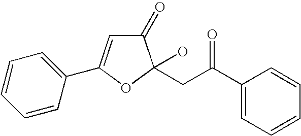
C1=CC=C(C2=CC(=O)C(O)(CC(C3=CC=CC=C3)=O)O2)C=C1
